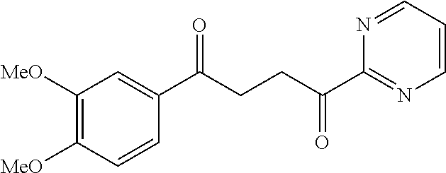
C1(C(CCC(C2=NC=CC=N2)=O)=O)=CC([MeO])=C([MeO])C=C1
